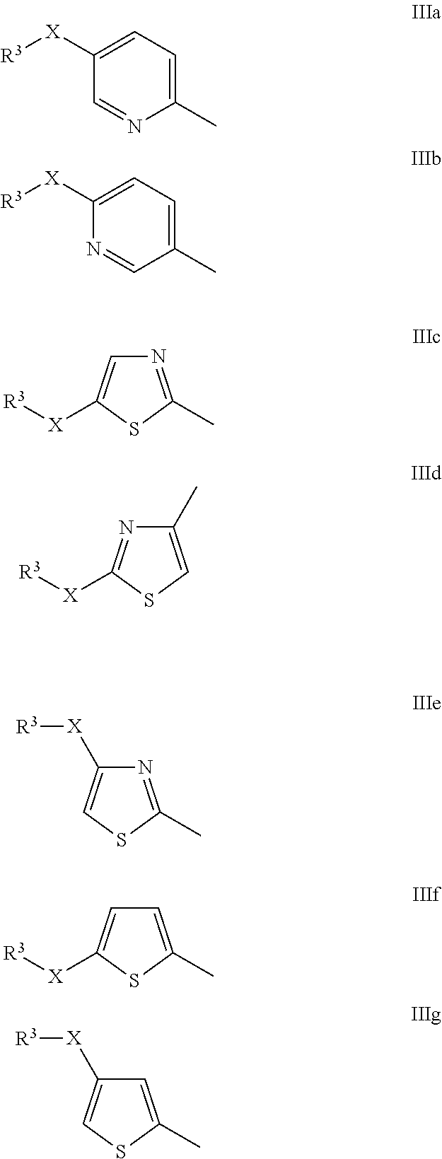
C1=C([X][R3])C=NC(C)=C1.C1=C([X][R3])N=CC(C)=C1.N1=C(C)SC([X][R3])=C1.C1(C)=CSC([X][R3])=N1.N1=C(C)SC=C1[X][R3].C1=C(C)SC([X][R3])=C1.C1=C(C)SC=C1[X][R3]
